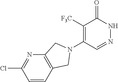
C1([F3C])=C(N2CC3=C(N=C(Cl)C=C3)C2)C=NNC1=O
